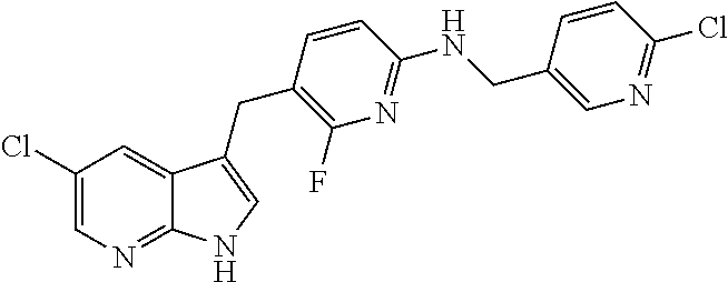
C1(Cl)=CN=C2C(=C1)C(CC1=C(F)N=C(NCC3=CN=C(Cl)C=C3)C=C1)=CN2
